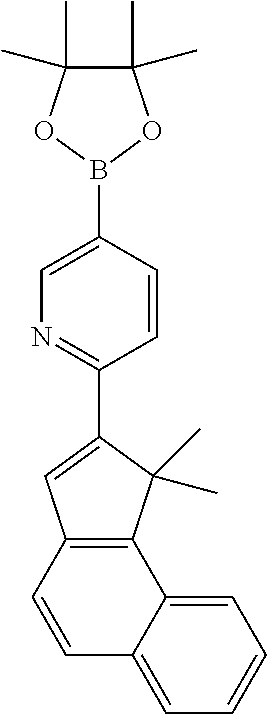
C1(C2=NC=C(B3OC(C)(C)C(C)(C)O3)C=C2)=CC2=C(C1(C)C)C1=CC=CC=C1C=C2
